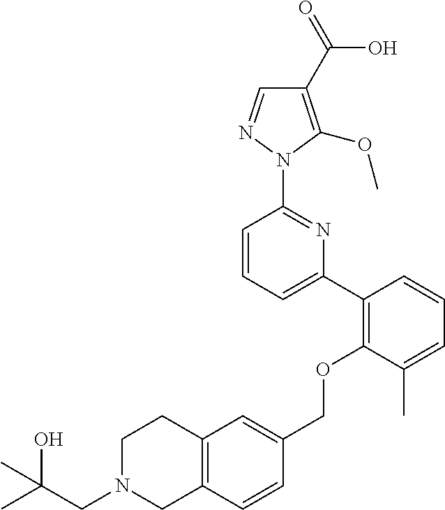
C1(C2=C(OCC3=CC4=C(C=C3)CN(CC(C)(O)C)CC4)C(C)=CC=C2)=CC=CC(N2N=CC(C(=O)O)=C2OC)=N1
